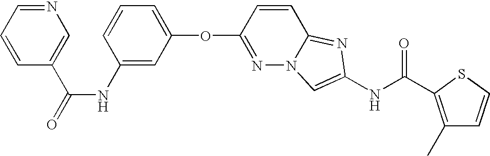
O(C1=NN2C(=NC(NC(=O)C3=C(C)C=CS3)=C2)C=C1)C1=CC=CC(NC(=O)C2=CN=CC=C2)=C1
